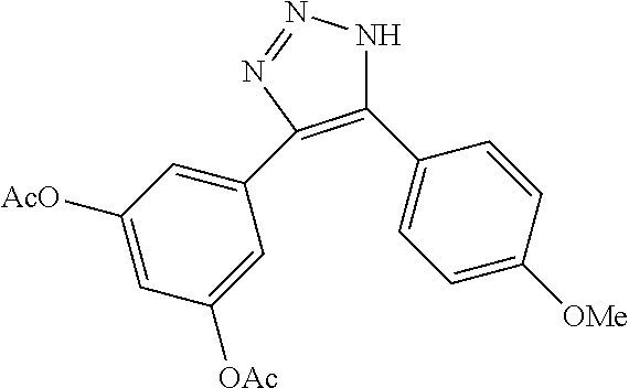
C1(C2=CC=C([OMe])C=C2)=C(C2=CC([AcO])=CC([OAc])=C2)N=NN1
